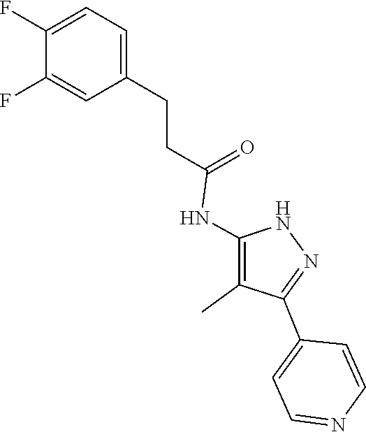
N1C(NC(CCC2=CC=C(F)C(F)=C2)=O)=C(C)C(C2=CC=NC=C2)=N1
